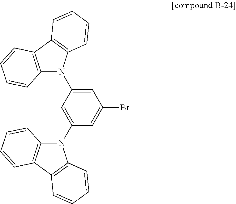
C1=C(N2C3=C(C4=C2C=CC=C4)C=CC=C3)C=C(N2C3=C(C4=C2C=CC=C4)C=CC=C3)C=C1Br
